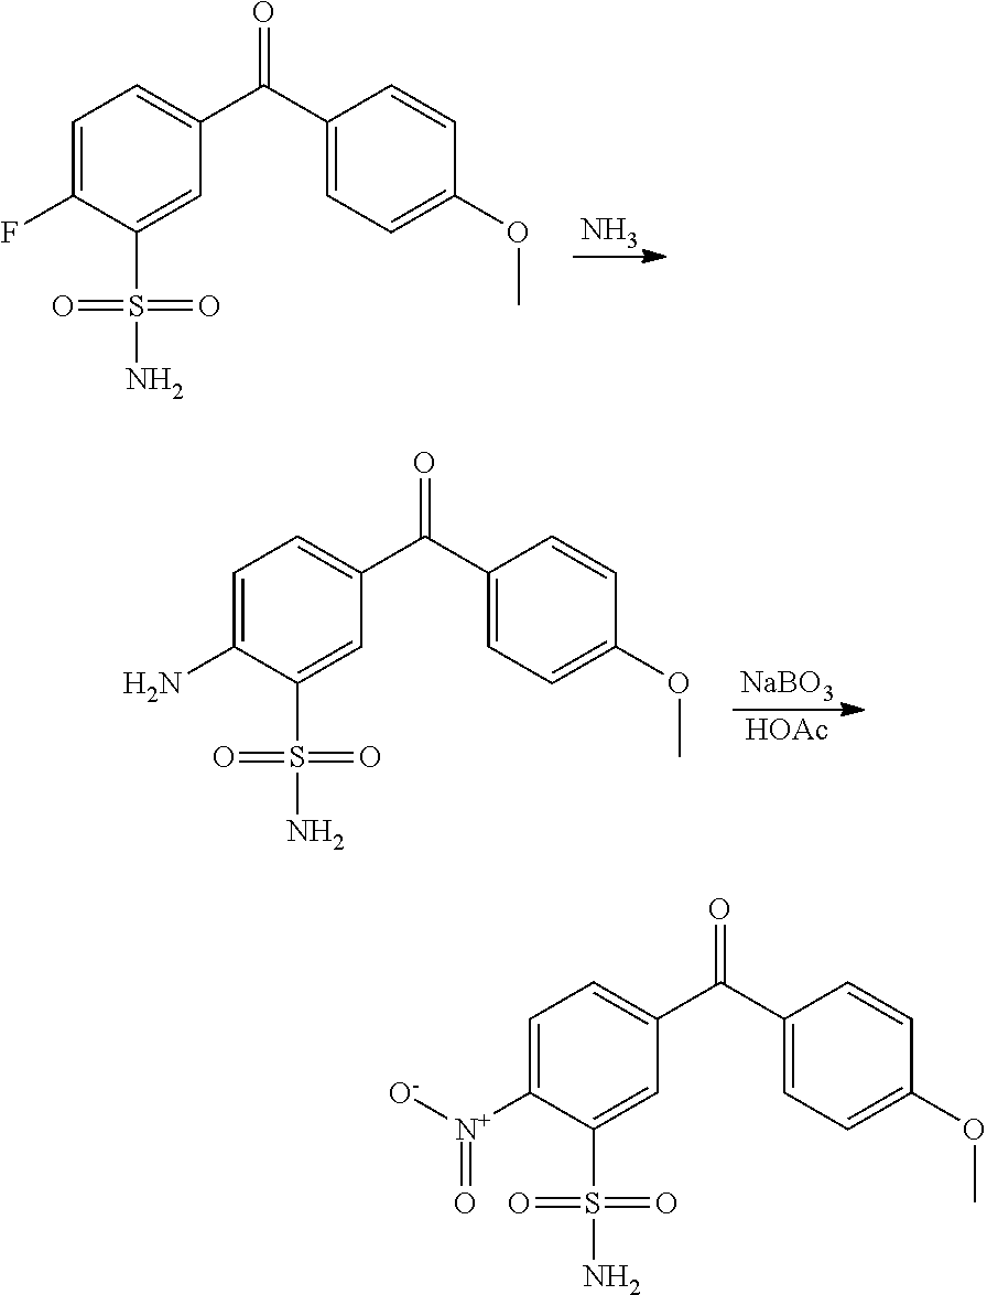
C1(C(C2=CC=C(OC)C=C2)=O)=CC=C(F)C(S(N)(=O)=O)=C1.N.C1(C(C2=CC=C(OC)C=C2)=O)=CC=C(N)C(S(N)(=O)=O)=C1.[NaBO3].[HOAc].C1(C(C2=CC=C(OC)C=C2)=O)=CC=C([N+]([O-])=O)C(S(N)(=O)=O)=C1
